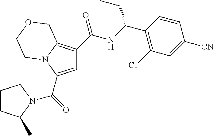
C1=C(C(=O)N2C(C)CCC2)N2C(=C1C(NC(C1=C(Cl)C=C([CN])C=C1)CC)=O)COCC2
